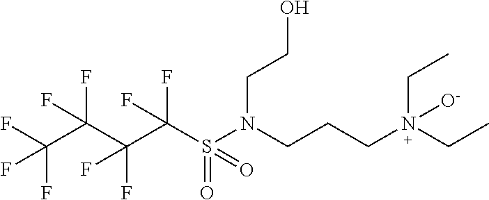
FC(C(C(C(S(N(CCCN(CC)([O-])CC)CCO)(=O)=O)(F)F)(F)F)(F)F)(F)F
